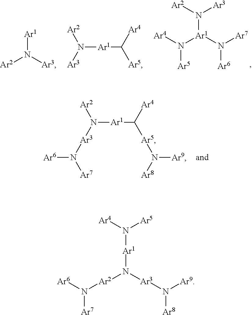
[Ar1]N([Ar3])[Ar2].N([Ar1]C([Ar5])[Ar4])([Ar3])[Ar2].N([Ar1](N([Ar5])[Ar4])N([Ar7])[Ar6])([Ar2])[Ar3].N([Ar1]C([Ar5]N([Ar9])[Ar8])[Ar4])([Ar3]N([Ar6])[Ar7])[Ar2].N([Ar1]N([Ar2]N([Ar7])[Ar6])[Ar3]N([Ar9])[Ar8])([Ar4])[Ar5]
